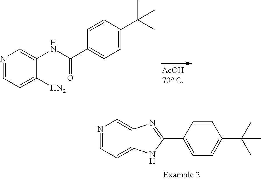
C1=NC=C2C(=C1)NC(C1=CC=C(C(C)(C)C)C=C1)=N2.N1=CC=C([HN2])C(NC(C2=CC=C(C(C)(C)C)C=C2)=O)=C1
